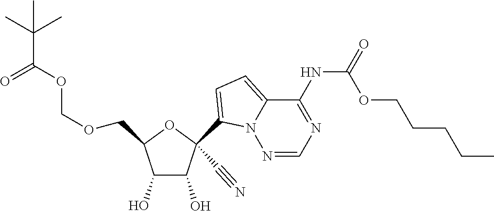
C1(C#N)(C2=CC=C3N2N=CN=C3NC(=O)OCCCCC)C(O)C(O)C(COCOC(=O)C(C)(C)C)O1
